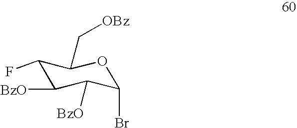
C1(F)C([BzO])C([BzO])C(Br)OC1C[OBz]
